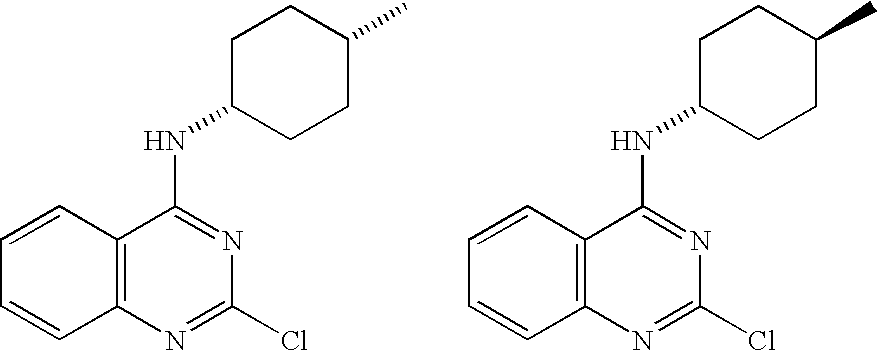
C12=C(C(NC3CCC(C)CC3)=NC(Cl)=N1)C=CC=C2.C12=C(C(NC3CCC(C)CC3)=NC(Cl)=N1)C=CC=C2
